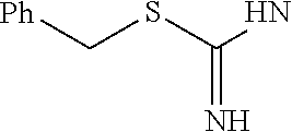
C(SC(N)=N)[Ph]
